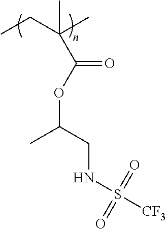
CCC(C)(C)C(OC(C)CNS([CF3])(=O)=O)=O
